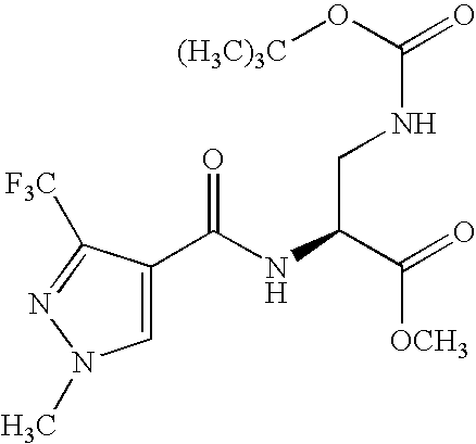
C1=C(C(NC(C(=O)[OCH3])CNC(=O)O[(H3C)3C])=O)C([F3C])=NN1C
